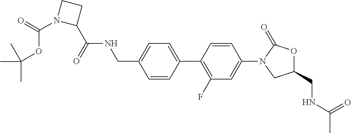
C1=CC(C2=C(F)C=C(N3CC(CNC(C)=O)OC3=O)C=C2)=CC=C1CNC(C1CCN1C(=O)OC(C)(C)C)=O
